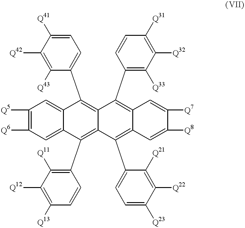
C1([Q5])=C([Q6])C=C2C(=C1)C(C1=CC=C([Q41])C([Q42])=C1[Q43])=C1C(=C2C2=C([Q11])C([Q12])=C([Q13])C=C2)C(C2=CC=C([Q23])C([Q22])=C2[Q21])=C2C(=C1C1=C([Q33])C([Q32])=C([Q31])C=C1)C=C([Q7])C([Q8])=C2
